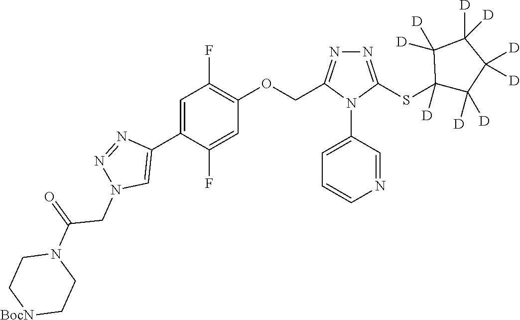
N1=C(SC2([D])C([D])([D])C([D])([D])C([D])([D])C2([D])[D])N(C2=CC=CN=C2)C(COC2=C(F)C=C(C3=CN(CC(=O)N4CC[BocN]CC4)N=N3)C(F)=C2)=N1
